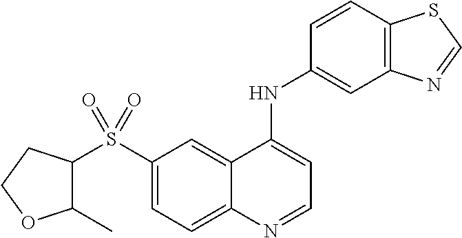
C1(S(C2C(C)OCC2)(=O)=O)=CC=C2C(=C1)C(NC1=CC3=C(C=C1)SC=N3)=CC=N2
